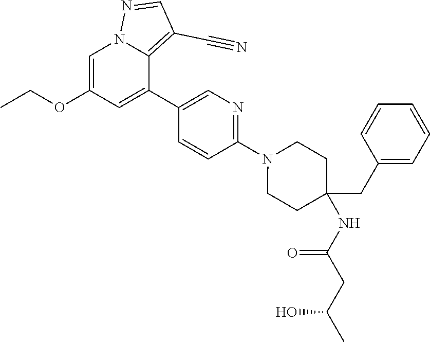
C1=C(OCC)C=C(C2=CN=C(N3CCC(NC(CC(C)O)=O)(CC4=CC=CC=C4)CC3)C=C2)C2=C(C#N)C=NN12
